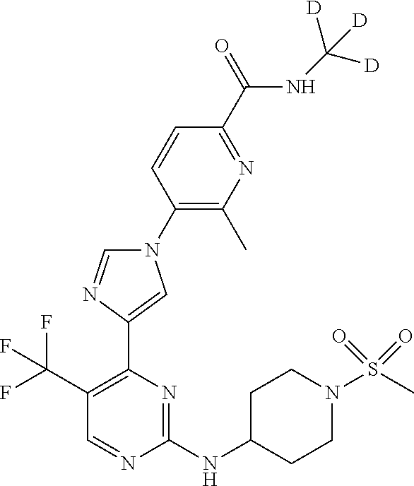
C1(C(F)(F)F)=C(C2=CN(C3=C(C)N=C(C(NC([D])([D])[D])=O)C=C3)C=N2)N=C(NC2CCN(S(C)(=O)=O)CC2)N=C1
